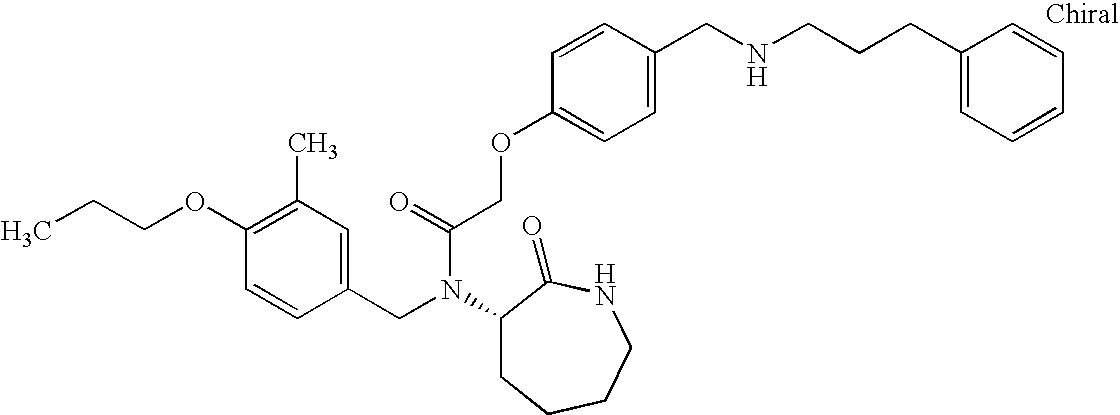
C1(OCCC)=C(C)C=C(CN(C2CCCCNC2=O)C(COC2=CC=C(CNCCCC3=CC=CC=C3)C=C2)=O)C=C1
